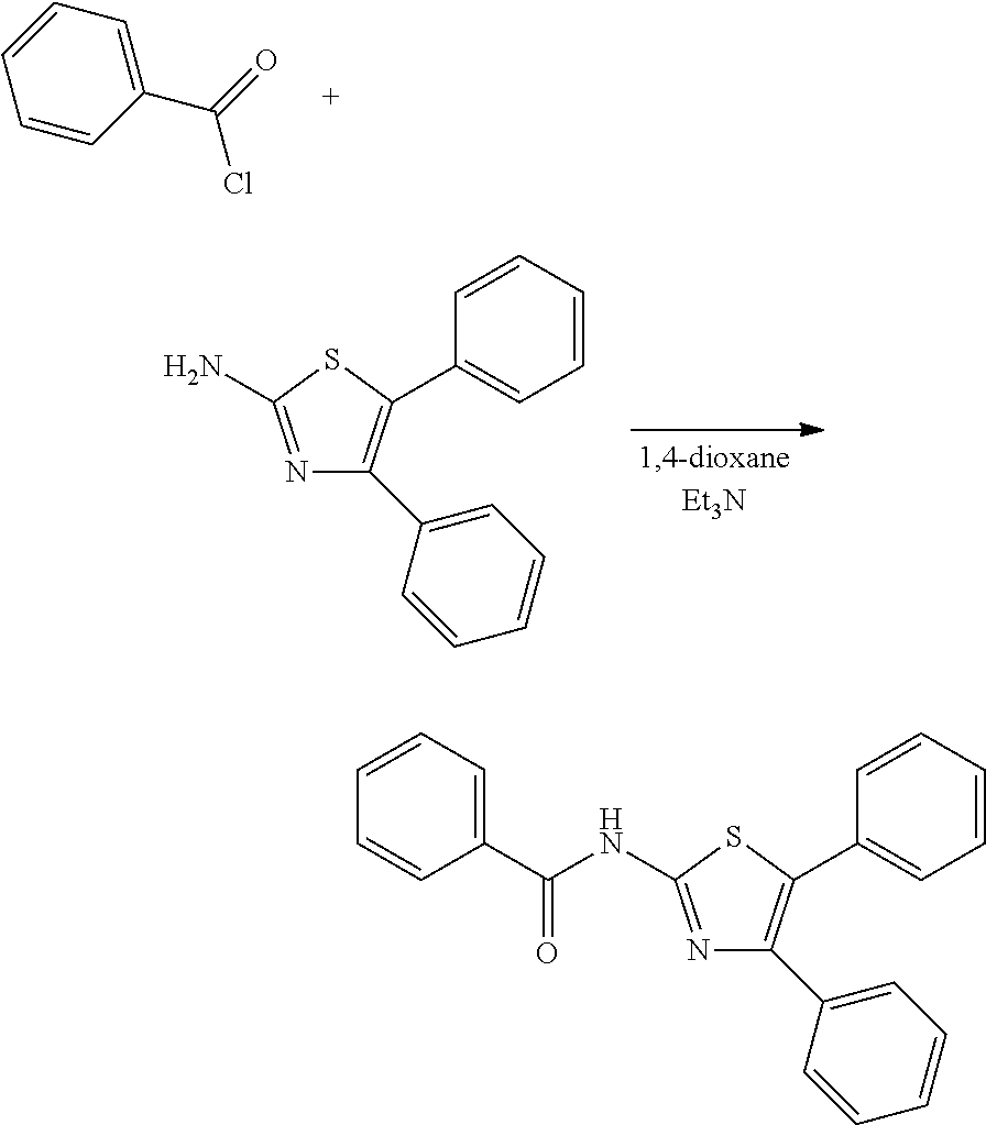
C1=CC(C(Cl)=O)=CC=C1.N1=C(N)SC(C2=CC=CC=C2)=C1C1=CC=CC=C1.N1=C(NC(C2=CC=CC=C2)=O)SC(C2=CC=CC=C2)=C1C1=CC=CC=C1
